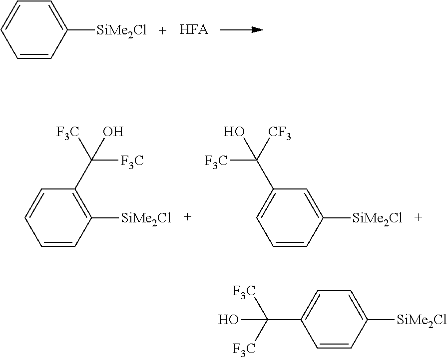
C1=CC([SiMe2Cl])=CC=C1.[HFA].C1=CC([SiMe2Cl])=CC=C1C([F3C])([F3C])O.C1=CC([SiMe2Cl])=C(C([F3C])([F3C])O)C=C1.C1=CC([SiMe2Cl])=CC(C([CF3])([F3C])O)=C1
